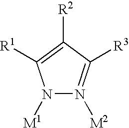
N1([M1])N([M2])=C([R3])C([R2])=C1[R1]
